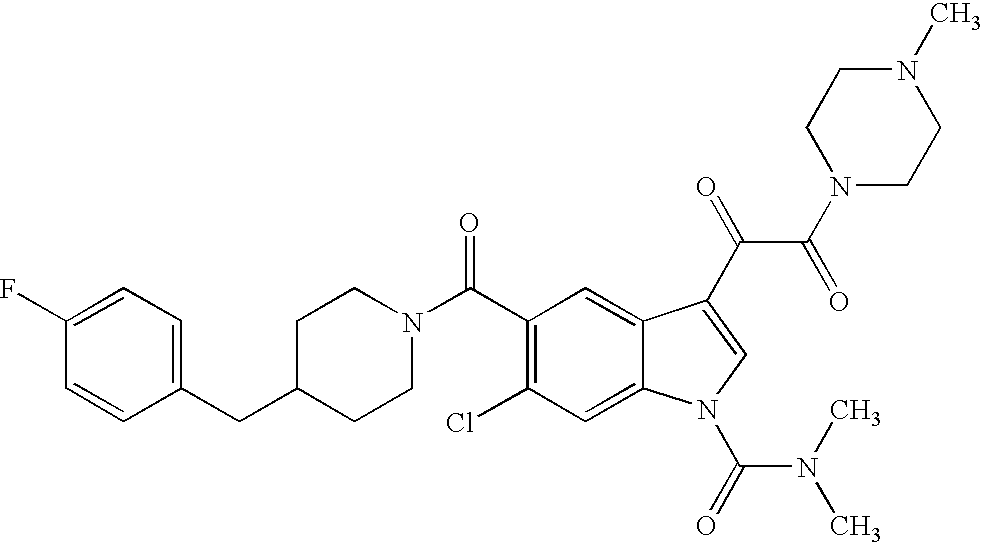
C1(F)=CC=C(CC2CCN(C(C3=C(Cl)C=C4C(=C3)C(C(C(N3CCN(C)CC3)=O)=O)=CN4C(N(C)C)=O)=O)CC2)C=C1
